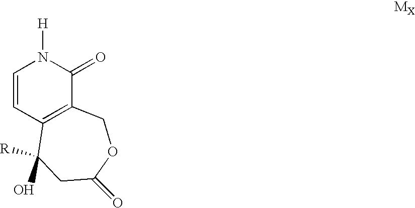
C1=CC2=C(C(=O)N1[H])COC(=O)CC2([R])O
